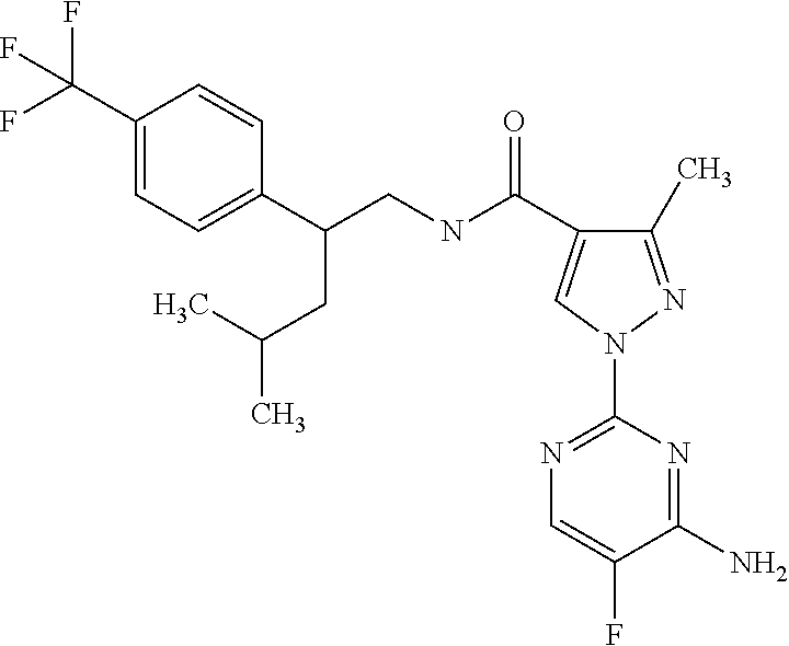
C(NC(=O)C1=CN(C2=NC=C(F)C(N)=N2)N=C1C)C(C1=CC=C(C(F)(F)F)C=C1)CC(C)C
